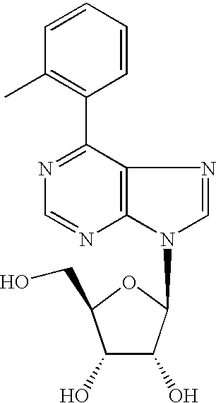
C1(C2=C(C)C=CC=C2)=NC=NC2=C1N=CN2C1C(O)C(O)C(CO)O1
